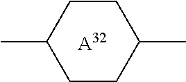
[A32].C1CC(C)CCC1C
